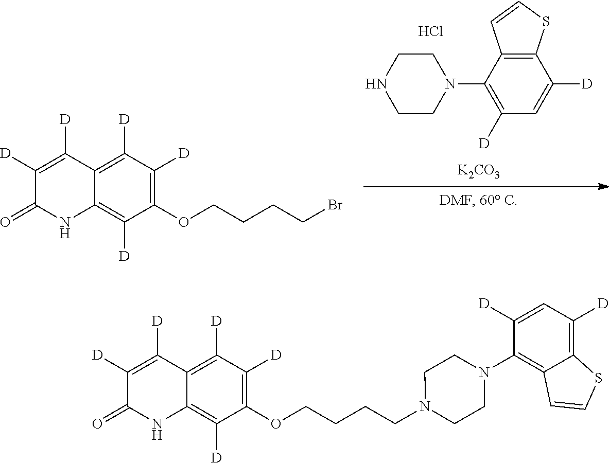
C1(OCCCCBr)=C([D])C([D])=C2C(=C1[D])NC(=O)C([D])=C2[D].C12=C(C(N3CCNCC3)=C([D])C=C1[D])C=CS2.Cl.[K2CO3].C1(OCCCCN2CCN(C3=C4C(=C([D])C=C3[D])SC=C4)CC2)=C([D])C([D])=C2C(=C1[D])NC(=O)C([D])=C2[D]
